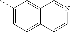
C1(C)=CC=C2C(=C1)C=NC=C2
